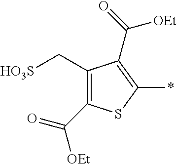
C1(C(=O)[OEt])=C(C[HO3S])C(C(=O)[OEt])=C(*)S1
